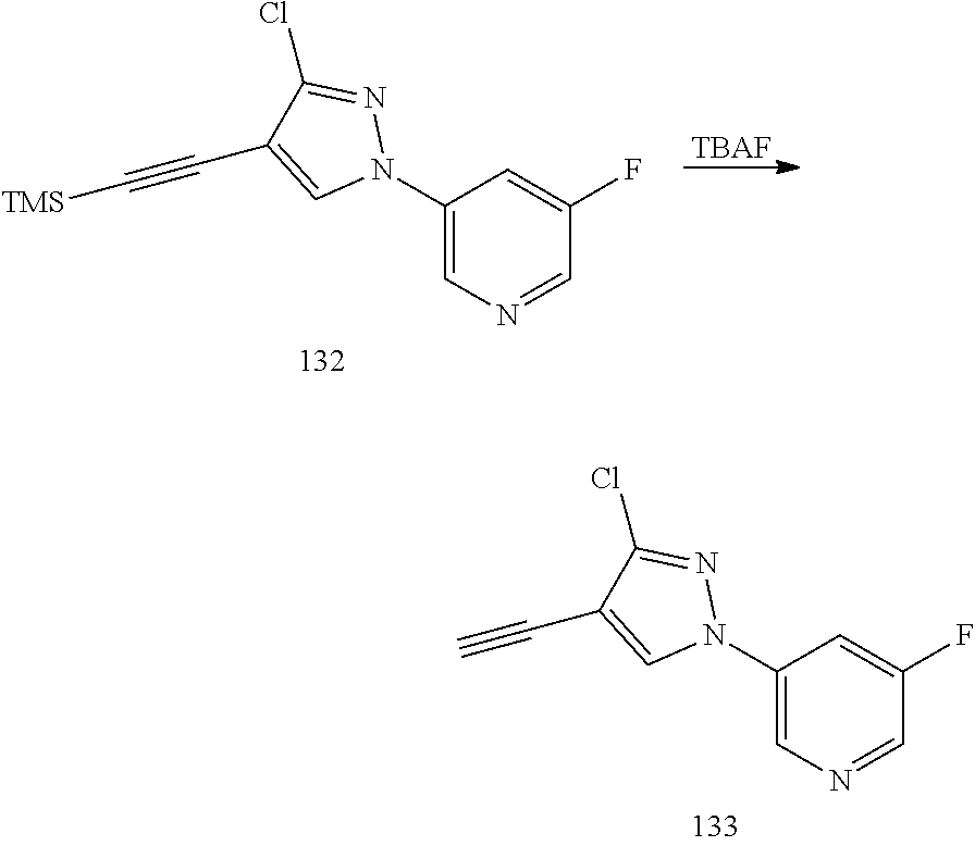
C1(N2N=C(Cl)C(C#C[TMS])=C2)=CN=CC(F)=C1.[TBAF].C1(N2N=C(Cl)C(C#C)=C2)=CN=CC(F)=C1
